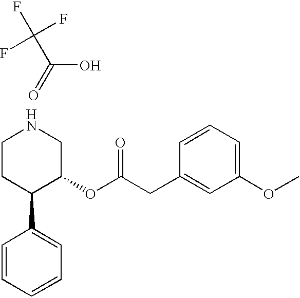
C1CC(C2=CC=CC=C2)C(OC(CC2=CC(OC)=CC=C2)=O)CN1.C(O)(C(F)(F)F)=O
